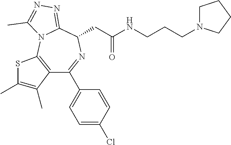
C12=C(N3C(=NN=C3C)C(CC(=O)NCCCN3CCCC3)N=C1C1=CC=C(Cl)C=C1)SC(C)=C2C
